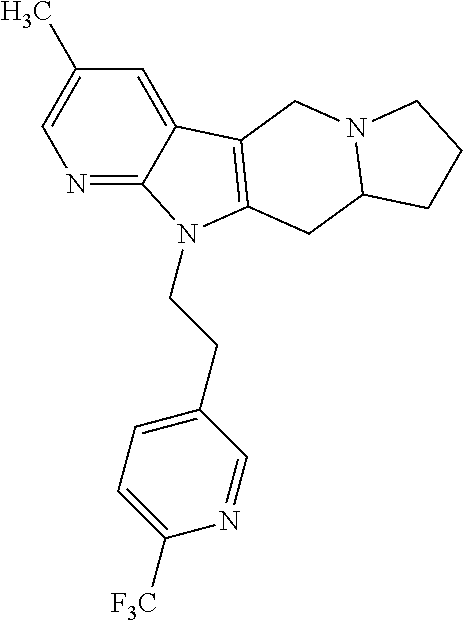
N1=C2C(=CC(C)=C1)C1=C(N2CCC2=CC=C([F3C])N=C2)CC2N(C1)CCC2
